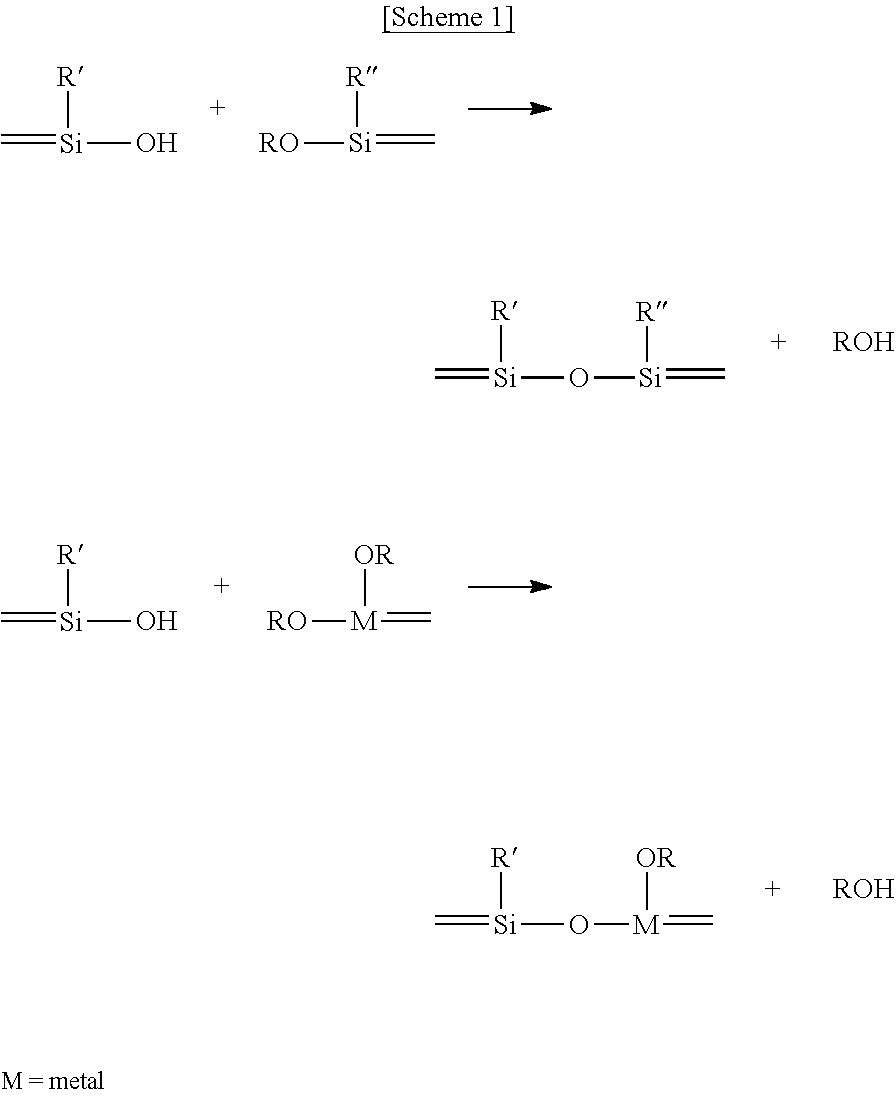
C=[Si]([R])O.[RO][Si](=C)[R].C=[Si]([R])O[Si](=C)[R].[ROH].C=[Si]([R])O.[RO][M]([OR])=C.C=[Si]([R])O[M]([OR])=C.[ROH]
